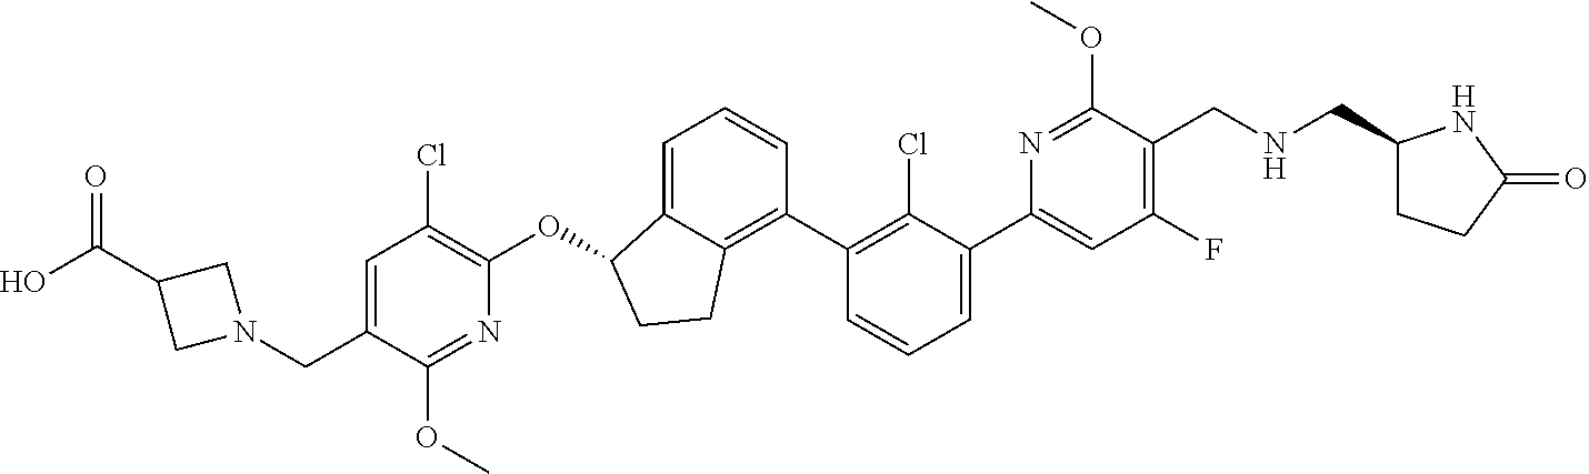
O(C1C2=CC=CC(C3=C(Cl)C(C4=CC(F)=C(CNCC5CCC(=O)N5)C(OC)=N4)=CC=C3)=C2CC1)C1=C(Cl)C=C(CN2CC(C(O)=O)C2)C(OC)=N1
